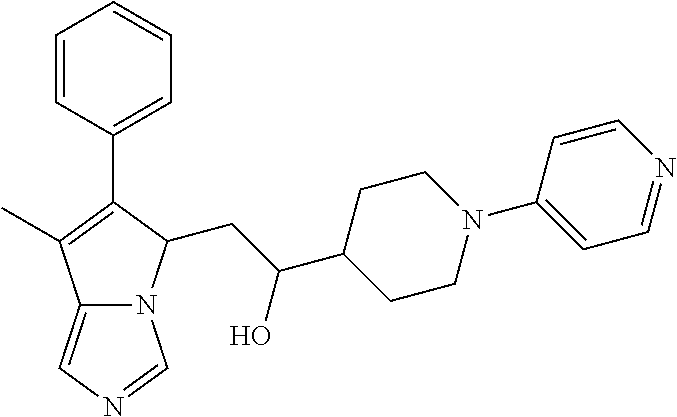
C12=CN=CN1C(CC(C1CCN(C3=CC=NC=C3)CC1)O)C(C1=CC=CC=C1)=C2C
